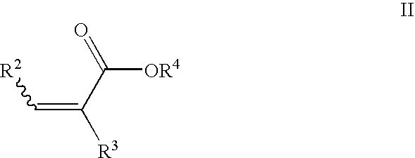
C(=C(C([OR4])=O)[R3])[R2]
